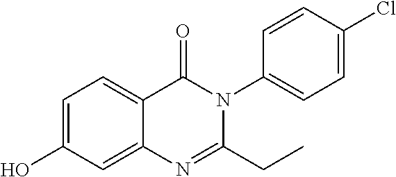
C1=C(O)C=C2C(=C1)C(=O)N(C1=CC=C(Cl)C=C1)C(CC)=N2
